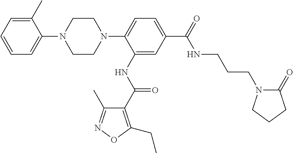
C1=CC=C(C)C(N2CCN(C3=CC=C(C(=O)NCCCN4C(=O)CCC4)C=C3NC(C3=C(CC)ON=C3C)=O)CC2)=C1
